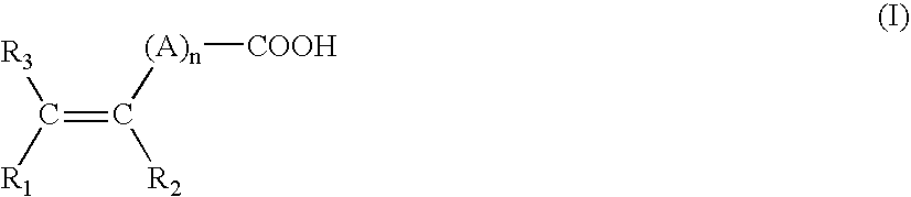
C(=C([(A)n][COOH])[R2])([R1])[R3]
